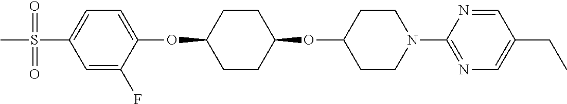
C1=C(F)C(OC2CCC(OC3CCN(C4=NC=C(CC)C=N4)CC3)CC2)=CC=C1S(C)(=O)=O
